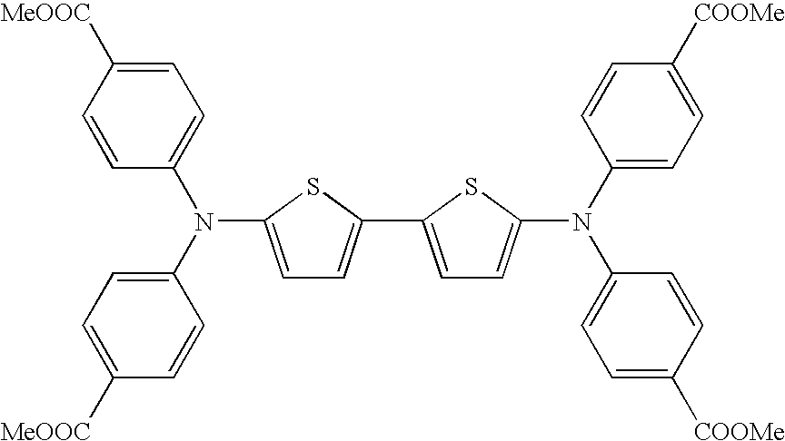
C1=C(N(C2=CC=C([MeOOC])C=C2)C2=CC=C([MeOOC])C=C2)SC(C2=CC=C(N(C3=CC=C([COOMe])C=C3)C3=CC=C([COOMe])C=C3)S2)=C1
